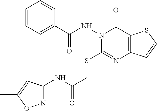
N1=C(NC(=O)CSC2=NC3=C(C(=O)N2NC(C2=CC=CC=C2)=O)SC=C3)C=C(C)O1
